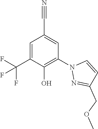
C1=C(C(F)(F)F)C(O)=C(N2N=C(COC)C=C2)C=C1C#N
